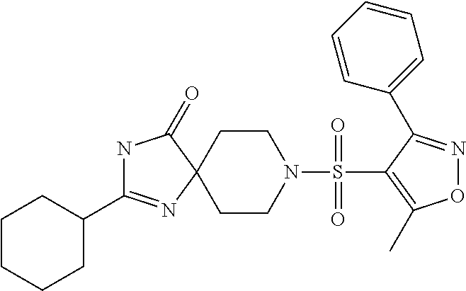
N1C(C2CCCCC2)=NC2(C1=O)CCN(S(C1=C(C)ON=C1C1=CC=CC=C1)(=O)=O)CC2
